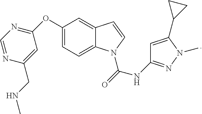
C1(OC2=NC=NC(CNC)=C2)=CC=C2C(=C1)C=CN2C(=O)NC1=NN(C)C(C2CC2)=C1
